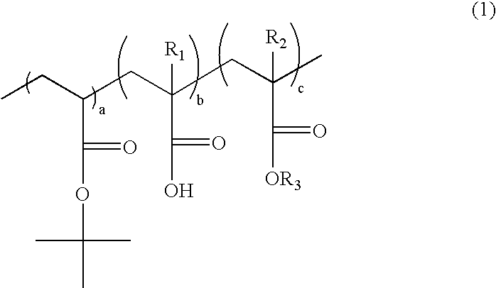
CCC(CC(CC(C)([R2])C([OR3])=O)([R1])C(O)=O)C(OC(C)(C)C)=O
